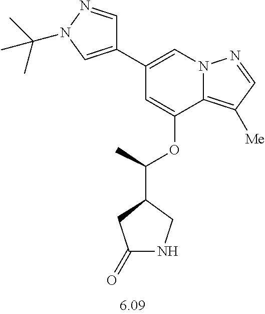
C1(C2=CN(C(C)(C)C)N=C2)=CN2C(=C([Me])C=N2)C(OC(C2CC(=O)NC2)C)=C1
